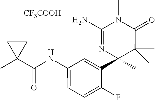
[CF3COOH].C1(NC(=O)C2(C)CC2)=CC=C(F)C(C2(C)C(C)(C)C(=O)N(C)C(N)=N2)=C1
